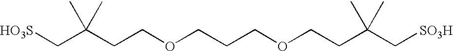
[HO3S]CC(CCOCCCOCCC(C[SO3H])(C)C)(C)C
